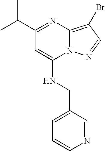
CC(C)C1=NC2=C(Br)C=NN2C(NCC2=CC=CN=C2)=C1
